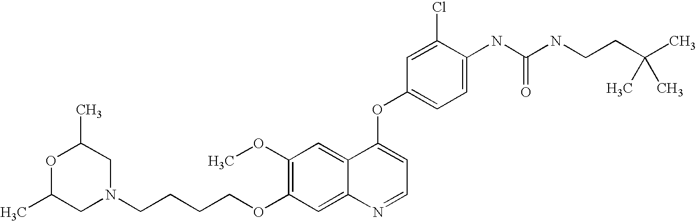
C(CCOC1=C(OC)C=C2C(=C1)N=CC=C2OC1=CC=C(NC(NCCC(C)(C)C)=O)C(Cl)=C1)CN1CC(C)OC(C)C1
